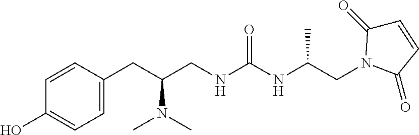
C1=C(CC(CNC(NC(CN2C(=O)C=CC2=O)C)=O)N(C)C)C=CC(O)=C1
